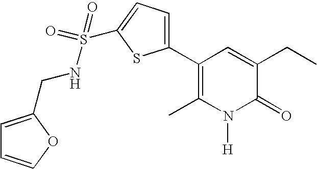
C1(C2=C(C)N([H])C(=O)C(CC)=C2)=CC=C(S(=O)(=O)NCC2=CC=CO2)S1
